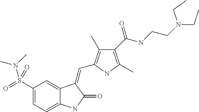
C1(S(=O)(=O)N(C)C)=CC=C2C(=C1)C(=CC1=C(C)C(C(NCCN(CC)CC)=O)=C(C)N1)C(=O)N2
